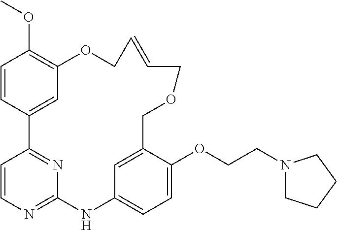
C1=CC2=CC(=C1OC)OCC=CCOCC1=CC(=CC=C1OCCN1CCCC1)NC1=NC=CC2=N1
